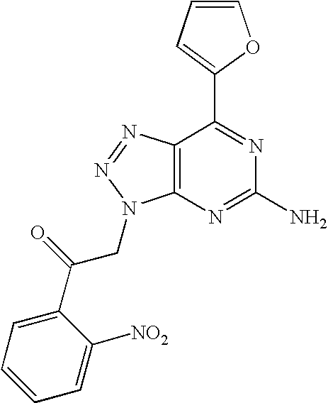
C1=CC=C(C2=NC(N)=NC3=C2N=NN3CC(=O)C2=CC=CC=C2[NO2])O1
